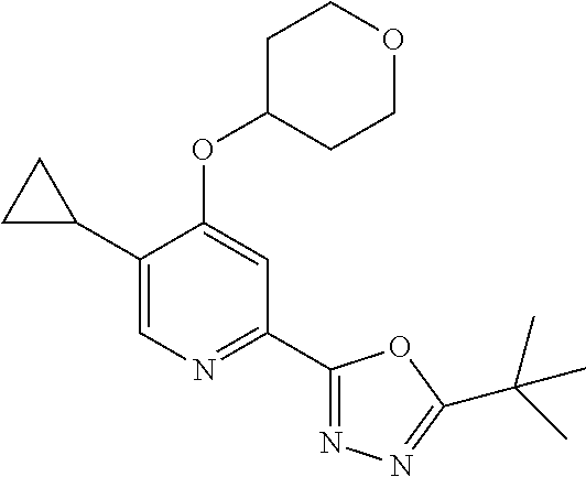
C1(C2CC2)=CN=C(C2=NN=C(C(C)(C)C)O2)C=C1OC1CCOCC1
